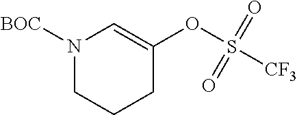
N1([BOC])CCCC(OS(=O)(=O)[CF3])=C1
